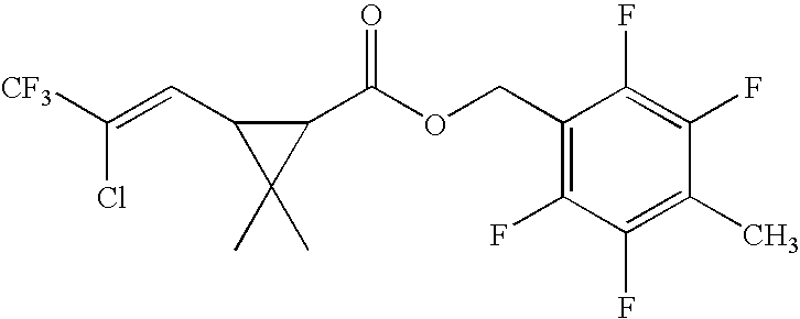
[CF3]C(=CC1C(C)(C)C1C(OCC1=C(F)C(F)=C(C)C(F)=C1F)=O)Cl
